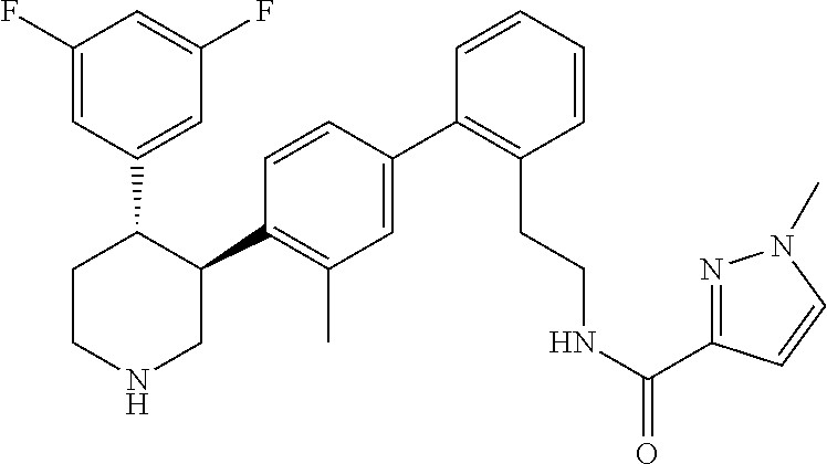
C1(F)=CC(C2CCNCC2C2=C(C)C=C(C3=C(CCNC(=O)C4=NN(C)C=C4)C=CC=C3)C=C2)=CC(F)=C1
